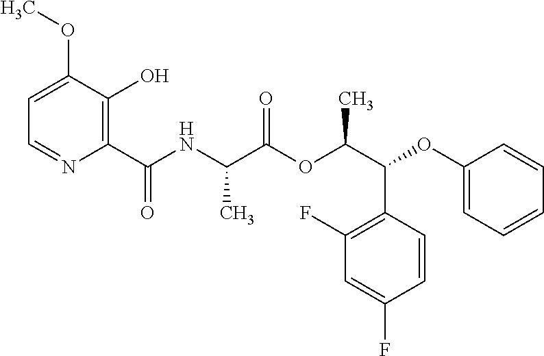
C1=C(OC)C(O)=C(C(NC(C(OC(C(OC2=CC=CC=C2)C2=C(F)C=C(F)C=C2)C)=O)C)=O)N=C1
